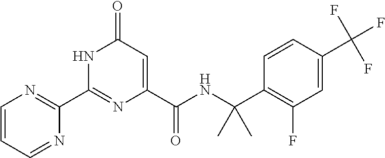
C1(C2=NC(C(NC(C3=C(F)C=C(C(F)(F)F)C=C3)(C)C)=O)=CC(=O)N2)=NC=CC=N1
